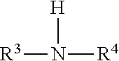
[R3]N([H])[R4]
